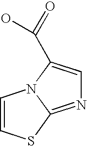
C1=CSC2=NC=C(C(=O)O)N12
